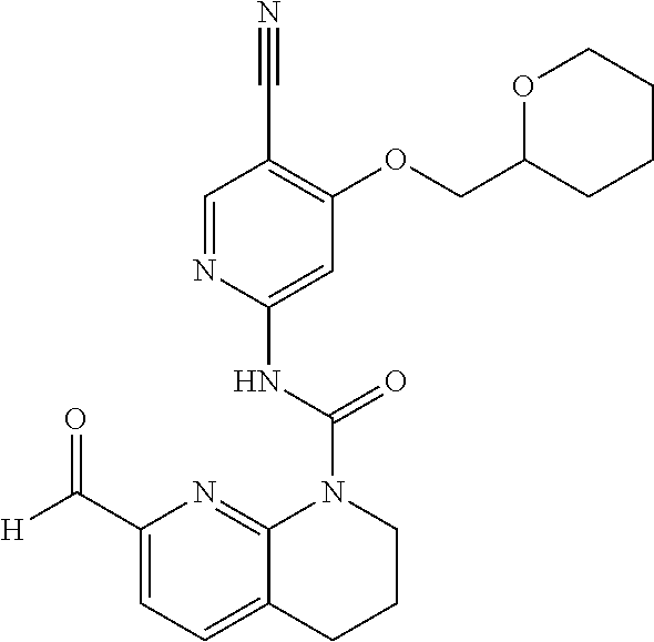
O(C1=C(C#N)C=NC(NC(N2C3=NC(C([H])=O)=CC=C3CCC2)=O)=C1)CC1CCCCO1
